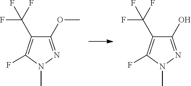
C1(OC)=NN(C)C(F)=C1C(F)(F)F.C1(O)=NN(C)C(F)=C1C(F)(F)F
